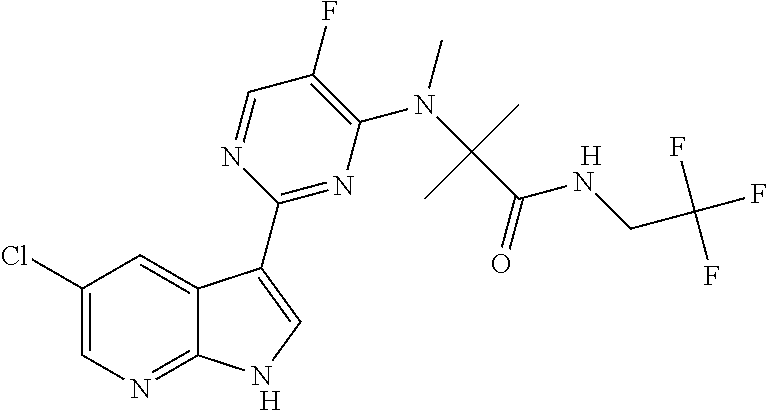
C1(F)=C(N(C(C(=O)NCC(F)(F)F)(C)C)C)N=C(C2=CNC3=NC=C(Cl)C=C32)N=C1.[H].[H]
